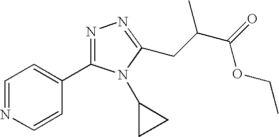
C1=NC=CC(C2=NN=C(CC(C)C(=O)OCC)N2C2CC2)=C1
